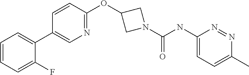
C1=CC=C(F)C(C2=CN=C(OC3CN(C(=O)NC4=CC=C(C)N=N4)C3)C=C2)=C1
